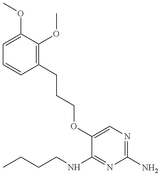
CCCCNC1=NC(N)=NC=C1OCCCC1=C(OC)C(OC)=CC=C1
